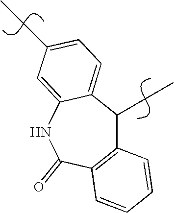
C12=C(C(=O)NC3=CC(CC)=CC=C3C1CC)C=CC=C2
